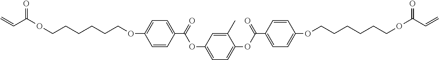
C(CCCCCOC1=CC=C(C(=O)OC2=CC=C(OC(C3=CC=C(OCCCCCCOC(C=C)=O)C=C3)=O)C(C)=C2)C=C1)OC(C=C)=O
